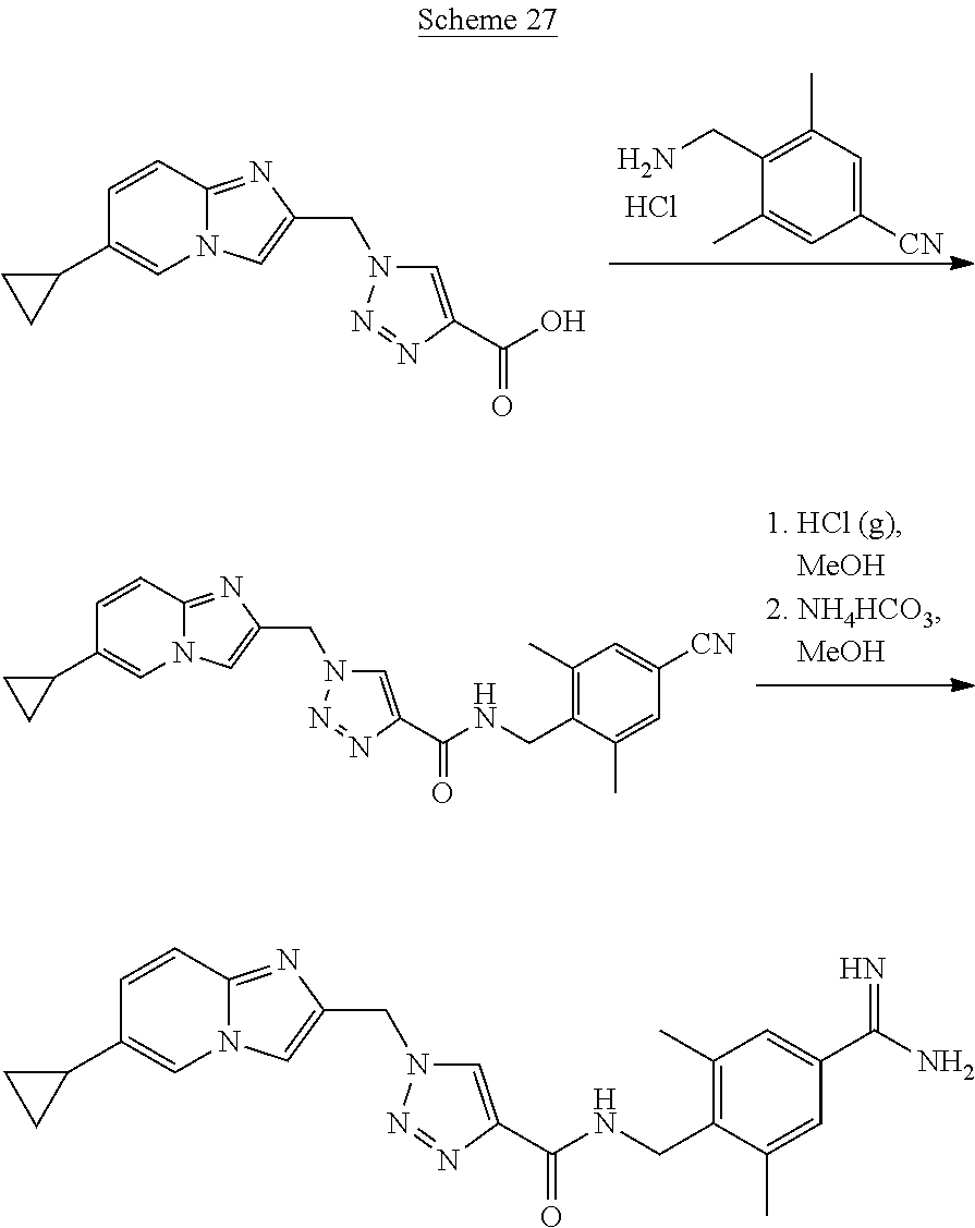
C1=CC2=NC(CN3C=C(C(O)=O)N=N3)=CN2C=C1C1CC1.C1([CN])=CC(C)=C(CN)C(C)=C1.Cl.C1=CC2=NC(CN3C=C(C(NCC4=C(C)C=C([CN])C=C4C)=O)N=N3)=CN2C=C1C1CC1.C1=CC2=NC(CN3C=C(C(NCC4=C(C)C=C(C(N)=N)C=C4C)=O)N=N3)=CN2C=C1C1CC1
